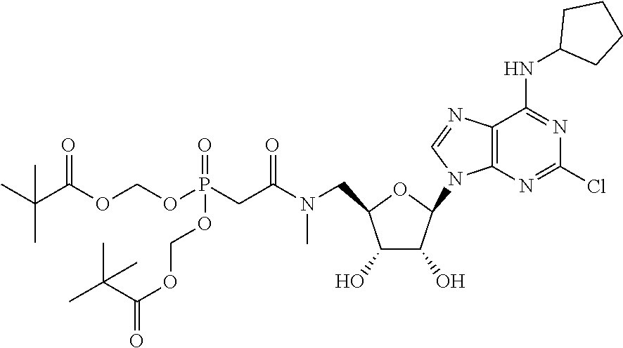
C1(O)C(O)C(N2C3=C(C(NC4CCCC4)=NC(Cl)=N3)N=C2)OC1CN(C(CP(OCOC(=O)C(C)(C)C)(=O)OCOC(=O)C(C)(C)C)=O)C
